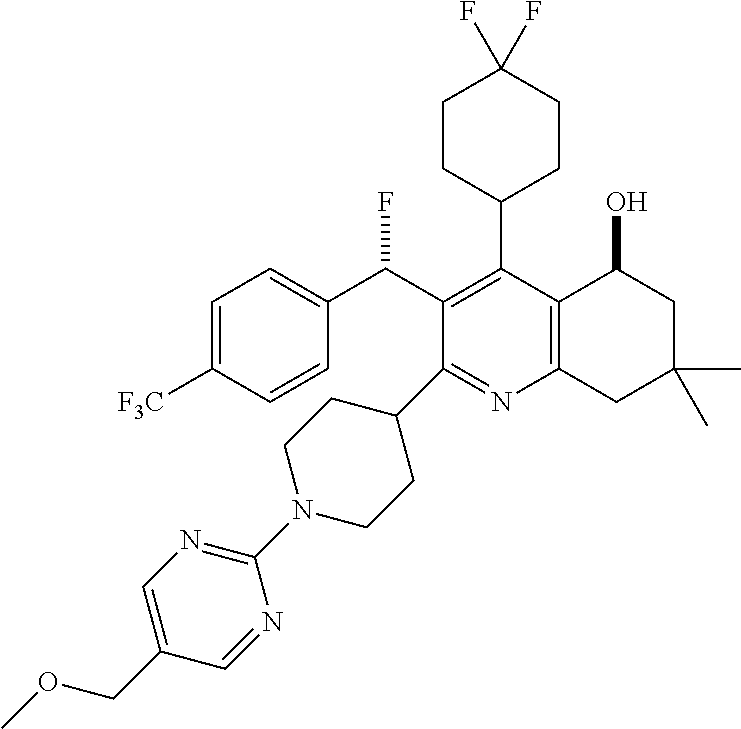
C1=C([F3C])C=CC(C(C2=C(C3CCC(F)(F)CC3)C3=C(N=C2C2CCN(C4=NC=C(COC)C=N4)CC2)CC(C)(C)CC3O)F)=C1
